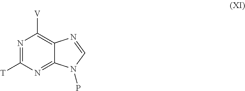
N1=C([T])N=C2C(=C1[V])N=CN2P
